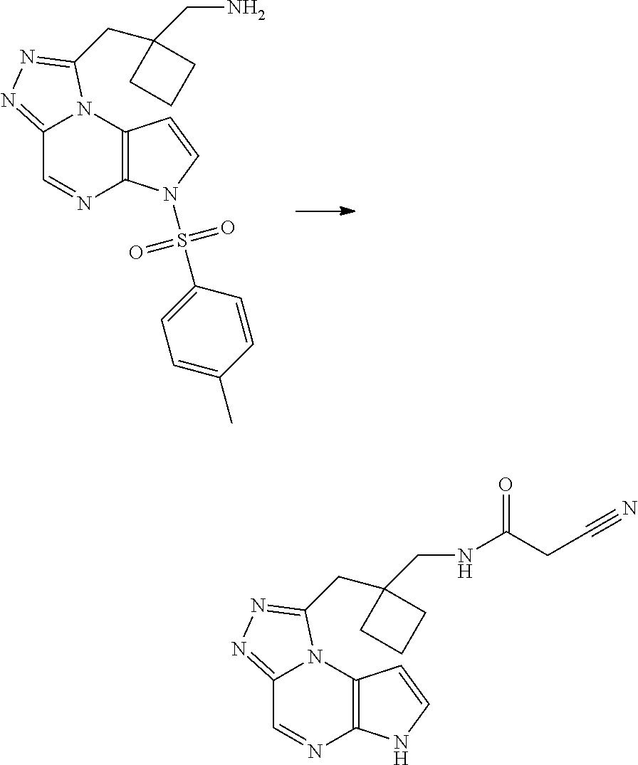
C12=NN=C(CC3(CN)CCC3)N1C1=C(N=C2)N(S(=O)(=O)C2=CC=C(C)C=C2)C=C1.C12=NN=C(CC3(CNC(CC#N)=O)CCC3)N1C1=C(N=C2)NC=C1
